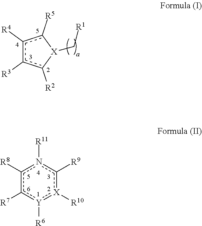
c1([R4])c([R3])c([R2])[X](C[R1])c1[R5].c1([R8])c([R7])[Y]([R6]):[X]([R10])c([R9])n1[R11]
